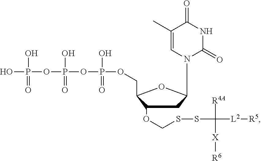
O(P(O)(=O)OCC1C(OCSSC([R4A])([X][R6])[L2][R5])CC(N2C(=O)NC(=O)C(C)=C2)O1)P(O)(OP(O)(O)=O)=O
